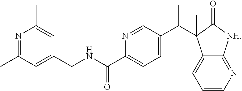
N1=C(C)C=C(CNC(C2=CC=C(C(C3(C)C4=CC=CN=C4[NH]C3=O)C)C=N2)=O)C=C1C
